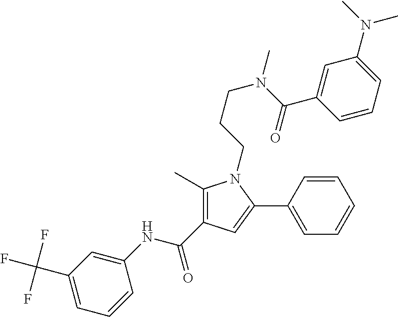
C1(NC(C2=C(C)N(CCCN(C(=O)C3=CC(N(C)C)=CC=C3)C)C(C3=CC=CC=C3)=C2)=O)=CC(C(F)(F)F)=CC=C1
